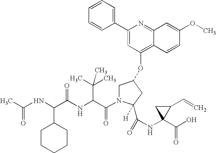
CC(NC(C(NC(C(N1CC(OC2=C3C(=NC(C4=CC=CC=C4)=C2)C=C(OC)C=C3)CC1([H])C(NC1(C(O)=O)C(C=C)C1)=O)=O)C(C)(C)C)=O)C1CCCCC1)=O
